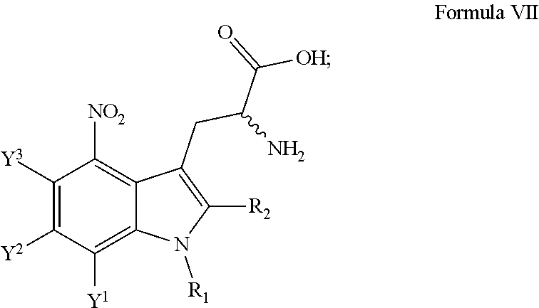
C1([Y3])=C([Y2])C([Y1])=C2C(=C1[NO2])C(CC(N)C(=O)[OH])=C([R2])N2[R1]
